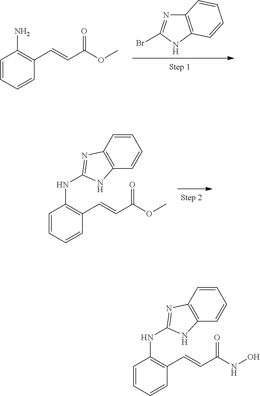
C1(C=CC(OC)=O)=C(NC2=NC3=C(C=CC=C3)N2)C=CC=C1.C12=C(NC(Br)=N1)C=CC=C2.C1(C=CC(OC)=O)=C(N)C=CC=C1.C1(C=CC(NO)=O)=C(NC2=NC3=C(C=CC=C3)N2)C=CC=C1
